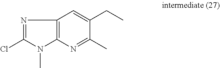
N1=C(Cl)N(C)C2=C1C=C(CC)C(C)=N2
